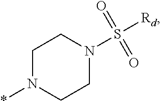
C1N(*)CCN(S(=O)(=O)[Rd])C1
